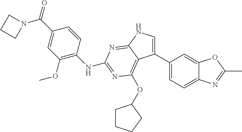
C1(OC)=C(NC2=NC(OC3CCCC3)=C3C(C4=CC=C5C(=C4)OC(C)=N5)=CNC3=N2)C=CC(C(=O)N2CCC2)=C1
